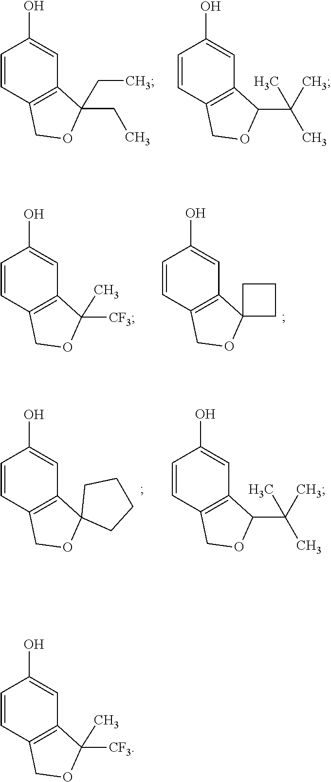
C1=CC(O)=CC2=C1COC2(CC)CC.C1=CC(O)=CC2=C1COC2C(C)(C)C.C12=C(C=C(O)C=C1)C(C)([CF3])OC2.C12=C(C=C(O)C=C1)C1(OC2)CCC1.C12=C(C=C(O)C=C1)C1(OC2)CCCC1.C1=CC(O)=CC2=C1COC2C(C)(C)C.C12=C(C=C(O)C=C1)C(C)([CF3])OC2
